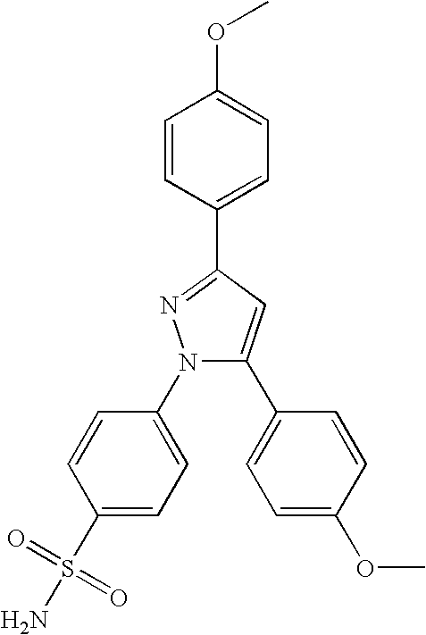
C1=CC(N2C(C3=CC=C(OC)C=C3)=CC(C3=CC=C(OC)C=C3)=N2)=CC=C1S(=O)(=O)N
